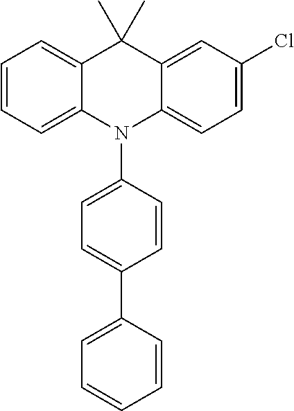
C1=CC=C2C(=C1)C(C)(C)C1=CC(Cl)=CC=C1N2C1=CC=C(C2=CC=CC=C2)C=C1
